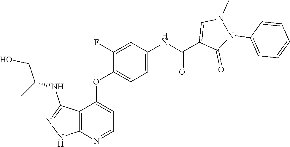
N1=C(NC(CO)C)C2=C(N=CC=C2OC2=CC=C(NC(C3=CN(C)N(C4=CC=CC=C4)C3=O)=O)C=C2F)N1
